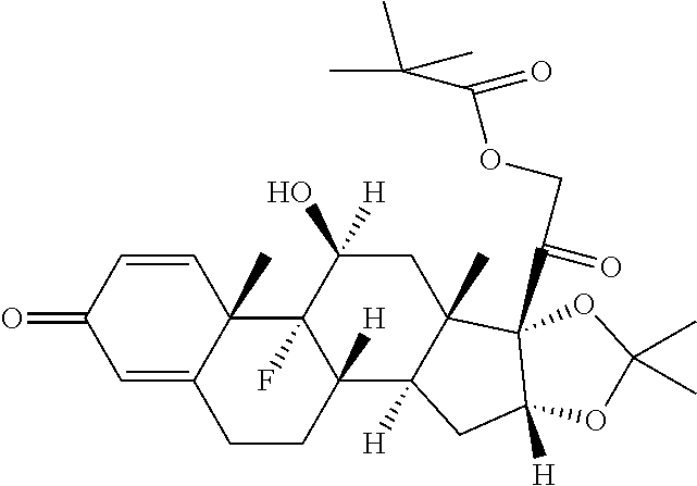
C1=C2C(C)(C=CC1=O)C1(F)C([H])(CC2)C2([H])C(C)(CC1(O)[H])C1(C(COC(C(C)(C)C)=O)=O)C([H])(C2)OC(C)(C)O1
